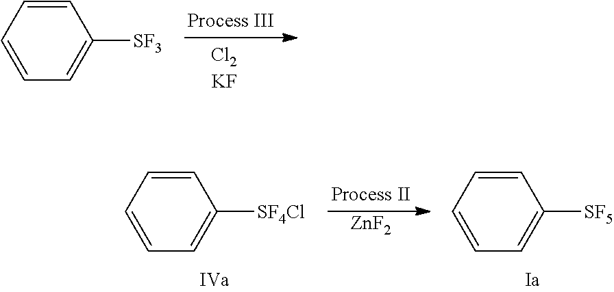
C1=CC=CC([SF4Cl])=C1.[ZnF2].C1=CC=CC([SF5])=C1.C1=CC=CC([SF3])=C1
